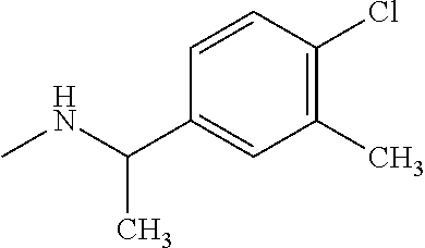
N(C)C(C)C1=CC(C)=C(Cl)C=C1
